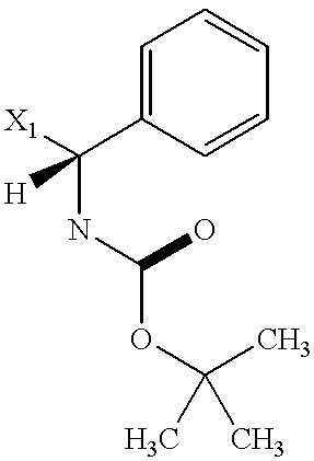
C1=C(C([X1])(NC(O)OC(C)(C)C)[H])C=CC=C1
